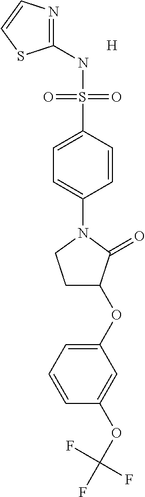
C1(NS(C2=CC=C(N3CCC(OC4=CC=CC(OC(F)(F)F)=C4)C3=O)C=C2)(=O)=O)=NC=CS1.[H]
